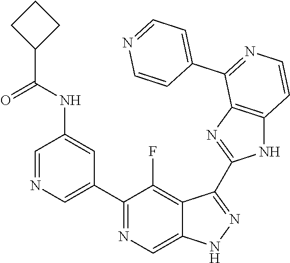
C1=NC=C(C2=NC=C3C(=C2F)C(C2=NC4=C(N2)C=CN=C4C2=CC=NC=C2)=NN3)C=C1NC(=O)C1CCC1
